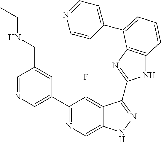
C1=NC=C(C2=NC=C3C(=C2F)C(C2=NC4=C(N2)C=CC=C4C2=CC=NC=C2)=NN3)C=C1CNCC
